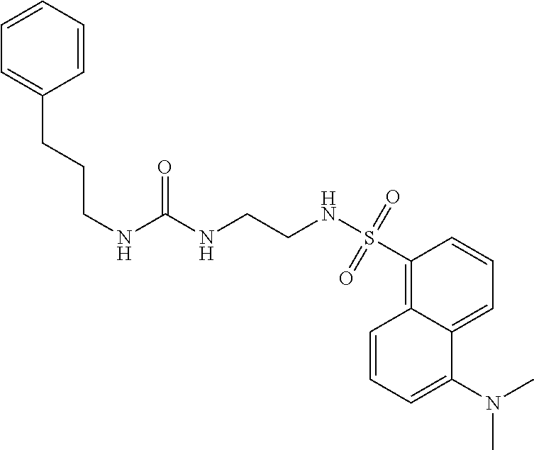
C12=CC=CC(S(NCCNC(NCCCC3=CC=CC=C3)=O)(=O)=O)=C1C=CC=C2N(C)C
